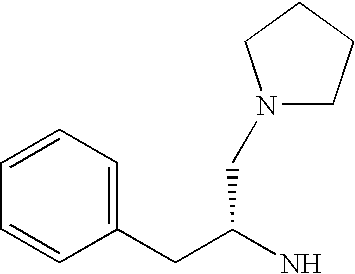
C1=CC=CC(CC(N)CN2CCCC2)=C1
